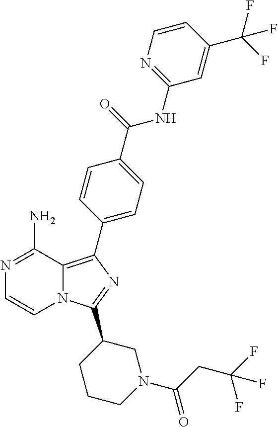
N12C(=C(C3=CC=C(C(=O)NC4=NC=CC(C(F)(F)F)=C4)C=C3)N=C1C1CCCN(C(CC(F)(F)F)=O)C1)C(N)=NC=C2
